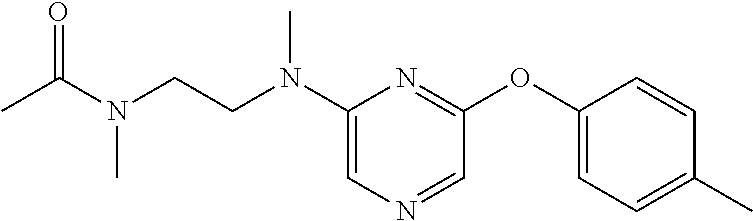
C1(N(CCN(C(C)=O)C)C)=CN=CC(OC2=CC=C(C)C=C2)=N1
